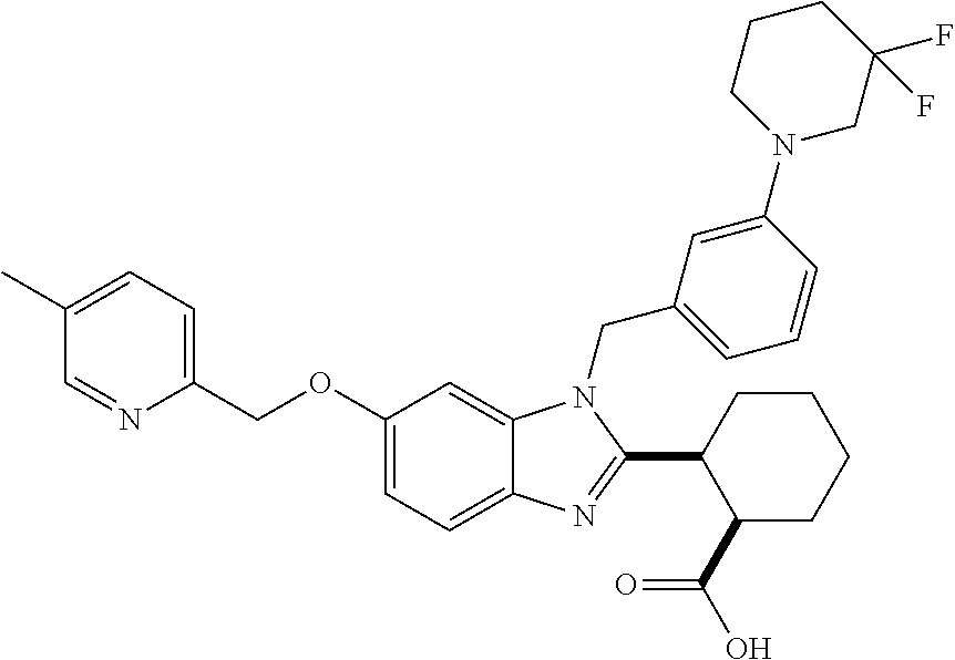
C1(OCC2=CC=C(C)C=N2)=CC=C2C(=C1)N(CC1=CC=CC(N3CC(F)(F)CCC3)=C1)C(C1C(C(=O)O)CCCC1)=N2
